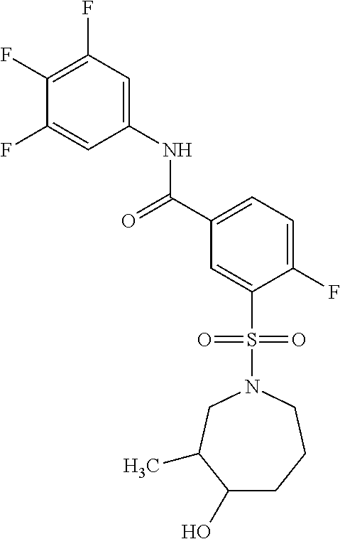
C1(F)=C(F)C=C(NC(C2=CC=C(F)C(S(N3CC(C)C(O)CCC3)(=O)=O)=C2)=O)C=C1F
